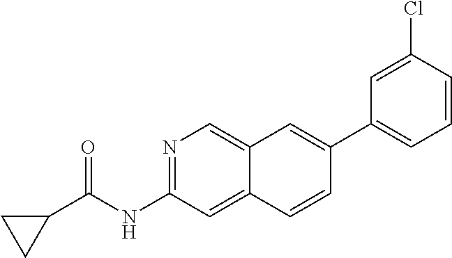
C1(C2=CC3=CN=C(NC(=O)C4CC4)C=C3C=C2)=CC=CC(Cl)=C1
